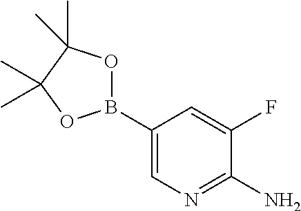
C1(B2OC(C)(C)C(C)(C)O2)=CN=C(N)C(F)=C1
